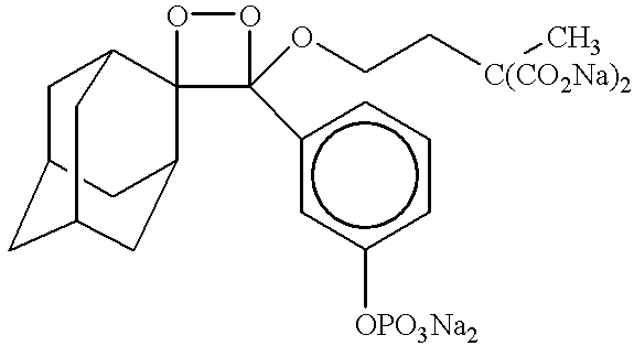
C1C2CC3CC(C4(C1C3)C(c1cc([OPO3Na2])ccc1)(OCC[C(CO2Na)2]C)OO4)C2
